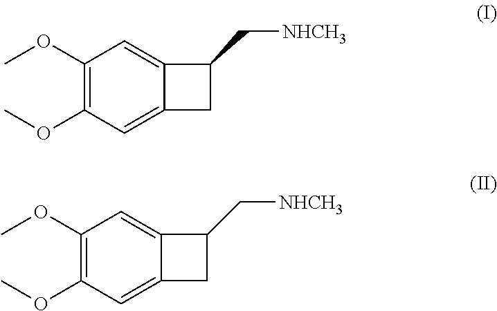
C1(OC)=C(OC)C=C2C(=C1)C(C[NHCH3])C2.C1(OC)=C(OC)C=C2C(=C1)C(C[NHCH3])C2
